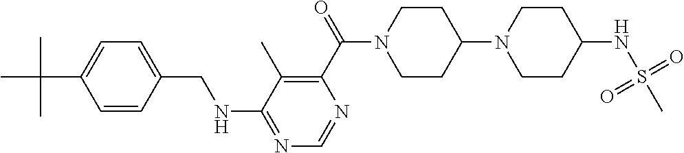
C1(NCC2=CC=C(C(C)(C)C)C=C2)=NC=NC(C(N2CCC(N3CCC(NS(C)(=O)=O)CC3)CC2)=O)=C1C
